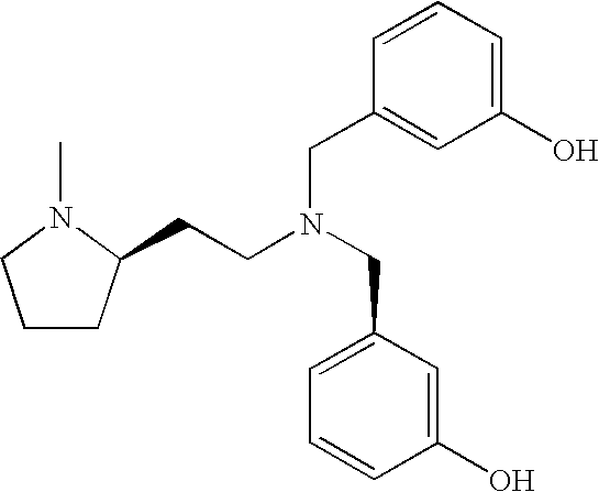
C1CC(CCN(CC2=CC=CC(O)=C2)CC2=CC(O)=CC=C2)N(C)C1
